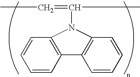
C1=CC2=C(C=C1)N(C(=CC)C)C1=C2C=CC=C1
